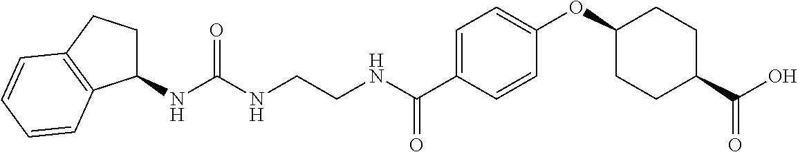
C(NCCNC(C1=CC=C(OC2CCC(C(O)=O)CC2)C=C1)=O)(=O)NC1CCC2=C1C=CC=C2
